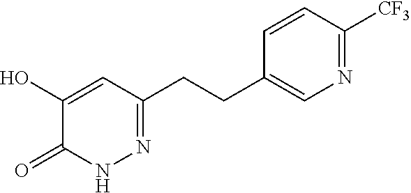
C1(O)=CC(CCC2=CN=C([CF3])C=C2)=NNC1=O
